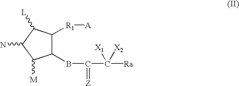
C1(BC(C([Ra])([X1])[X2])=[Z])C([R1][A])C([L])C(N)C1[M]
